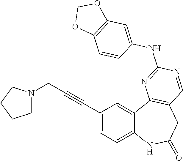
C12=CC=C(C#CCN3CCCC3)C=C1C1=C(CC(=O)N2)C=NC(NC2=CC3=C(C=C2)OCO3)=N1
